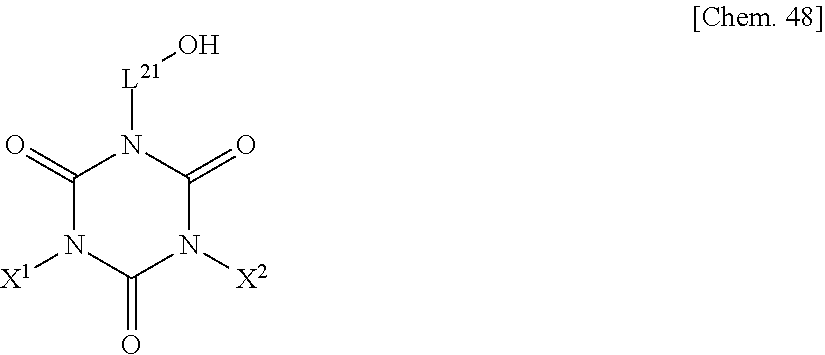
C1(=O)N([X1])C(=O)N([X2])C(=O)N1[L21]O
